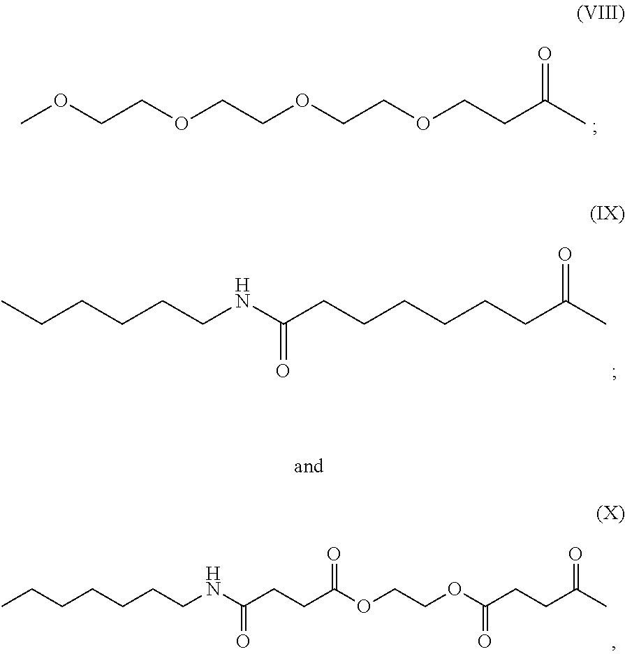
COCCOCCOCCOCCC(C)=O.C(CCCCNC(CCCCCCC(C)=O)=O)C.CCCCCCCNC(CCC(OCCOC(CCC(C)=O)=O)=O)=O
